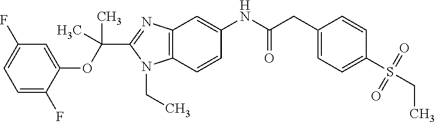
C12=C(C=C(NC(CC3=CC=C(S(CC)(=O)=O)C=C3)=O)C=C1)N=C(C(OC1=CC(F)=CC=C1F)(C)C)N2CC
